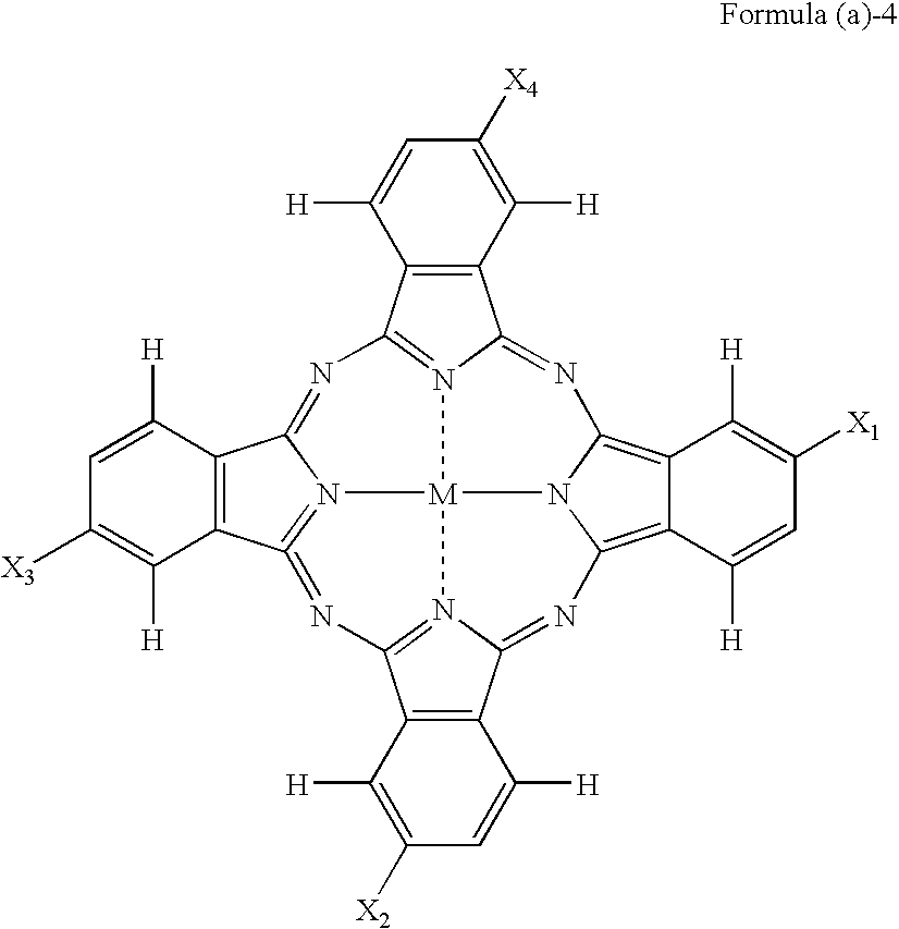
C1([H])=CC([X4])=C([H])C2=C1C1=N3C2=NC2=C4C(=C5N2[M]32N3=C(C6=C(C([H])=CC([X2])=C6[H])C3=N5)N=C3=N2C(=N1)C1=C3C([H])=C([X3])C=C1[H])C([H])=CC([X1])=C4[H]
